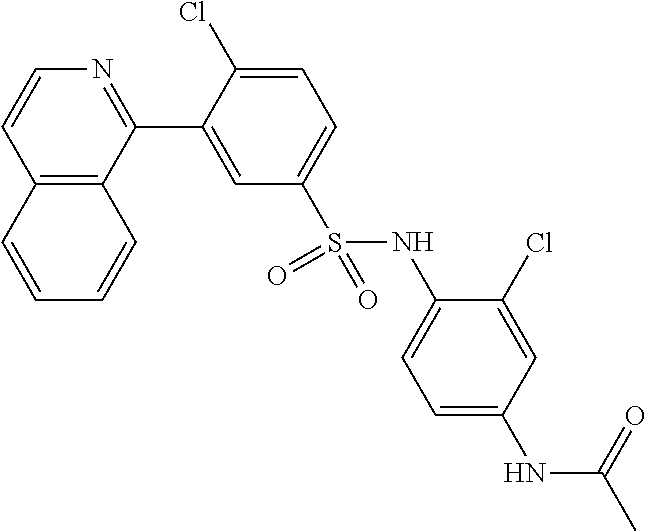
C12=C(C(C3=CC(S(NC4=CC=C(NC(C)=O)C=C4Cl)(=O)=O)=CC=C3Cl)=NC=C1)C=CC=C2
